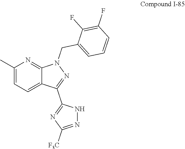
C1(CN2N=C(C3=NC([F3C])=NN3)C3=CC=C(C)N=C23)=CC=CC(F)=C1F
